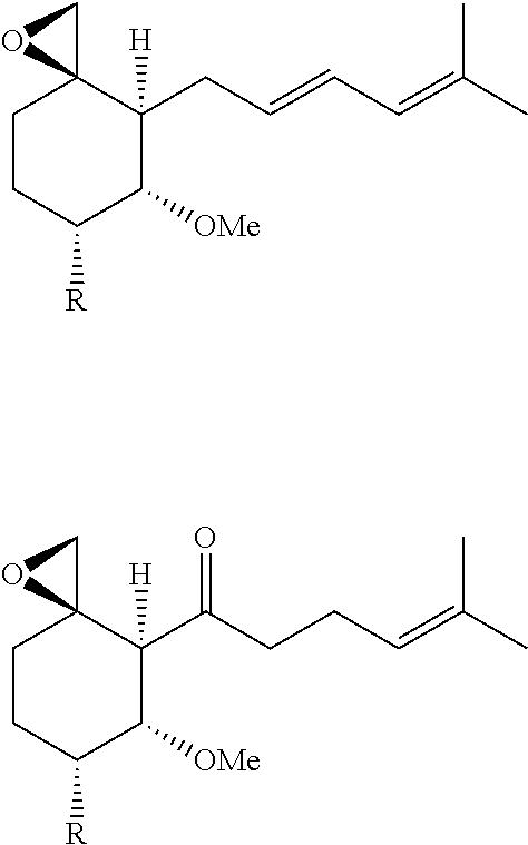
C1CC([R])C([OMe])C([H])(CC=CC=C(C)C)C12CO2.C1CC([R])C([OMe])C([H])(C(CCC=C(C)C)=O)C12CO2
